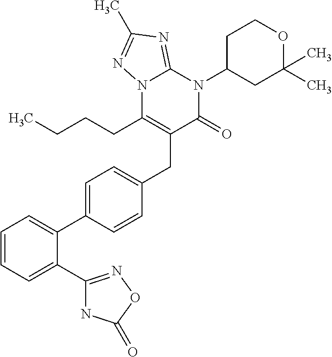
C1=CC=C(C2=NOC(=O)N2)C(C2=CC=C(CC3=C(CCCC)N4C(=NC(C)=N4)N(C4CC(C)(C)OCC4)C3=O)C=C2)=C1
